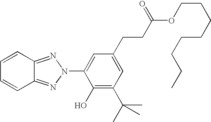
C1(C(C)(C)C)=C(O)C(N2N=C3C(=N2)C=CC=C3)=CC(CCC(OCCCCCCCC)=O)=C1
